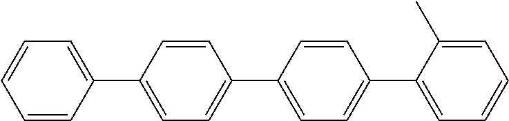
C1=CC(C2=CC=C(C3=CC=C(C4=CC=CC=C4C)C=C3)C=C2)=CC=C1
